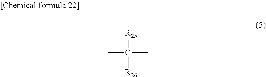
[R25]C([R26])(C)C
